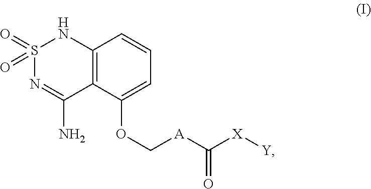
C12=C(C(OC[A]C([X][Y])=O)=CC=C1)C(N)=NS(=O)(=O)N2
